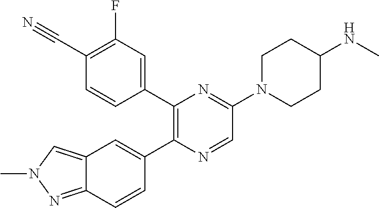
C12=CN(C)N=C1C=CC(C1=C(C3=CC(F)=C(C#N)C=C3)N=C(N3CCC(NC)CC3)C=N1)=C2
